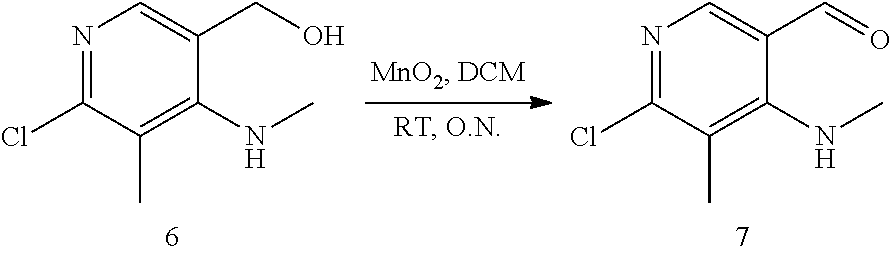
N1=C(Cl)C(C)=C(NC)C(C=O)=C1.N1=C(Cl)C(C)=C(NC)C(CO)=C1
